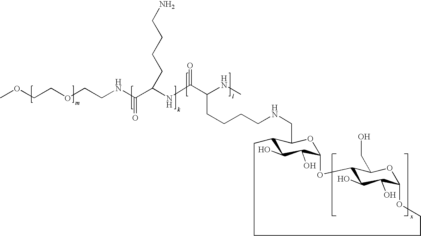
N(CCCCC(NC)C(NC(C(NCCOCCOC)=O)CCCCN)=O)CC1C2C(O)C(O)C(O1)OC1C(O)C(O)C(OC1CO)OCCCC2
